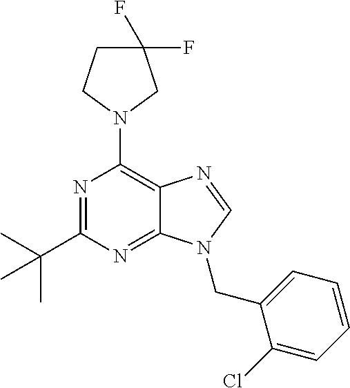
C1(C(C)(C)C)=NC(N2CC(F)(F)CC2)=C2C(=N1)N(CC1=CC=CC=C1Cl)C=N2
